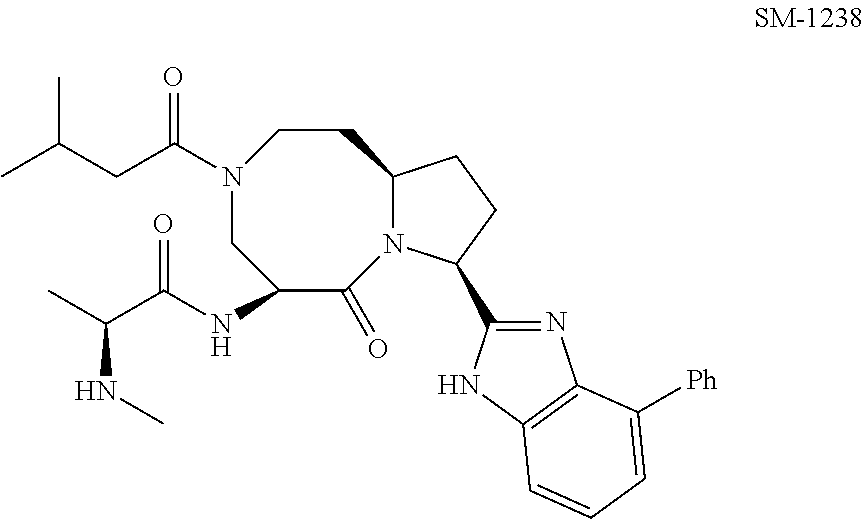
N1(C(CC(C)C)=O)CC(NC(C(C)NC)=O)C(=O)N2C(CC1)CCC2C1=NC2=C(N1)C=CC=C2[Ph]
